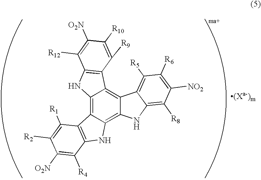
C12=C3C(=C4C(=C1C1=C(N2)C([R12])=C([O2N])C([R10])=C1[R9])C1=C([R5])C([R6])=C([NO2])C([R8])=C1N4)NC1=C3C([R1])=C([R2])C([O2N])=C1[R4]
